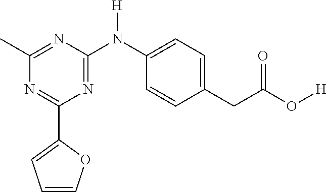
C1(C2=CC=CO2)=NC(C)=NC(N(C2=CC=C(CC(O[H])=O)C=C2)[H])=N1
